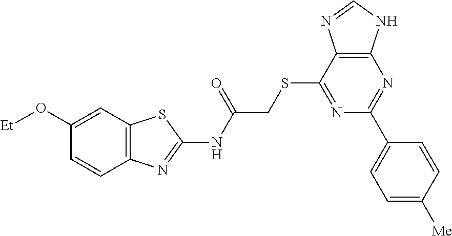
C1(O[Et])=CC2=C(C=C1)N=C(NC(=O)CSC1=NC(C3=CC=C([Me])C=C3)=NC3=C1N=CN3)S2
